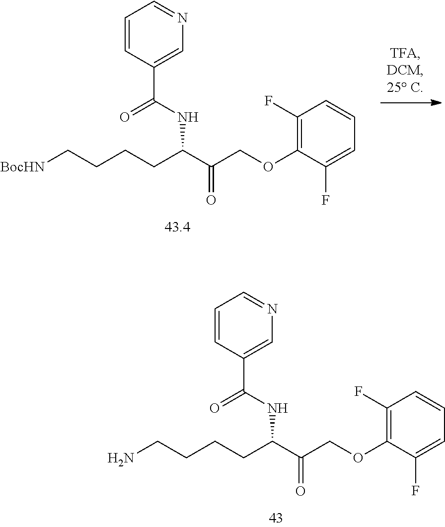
C(C(COC1=C(F)C=CC=C1F)=O)(CCCCN)NC(C1=CN=CC=C1)=O.C(C(COC1=C(F)C=CC=C1F)=O)(CCCC[BocHN])NC(C1=CN=CC=C1)=O
